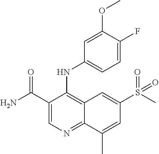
C1(C(N)=O)=CN=C2C(=C1NC1=CC=C(F)C(OC)=C1)C=C(S(=O)(C)=O)C=C2C
